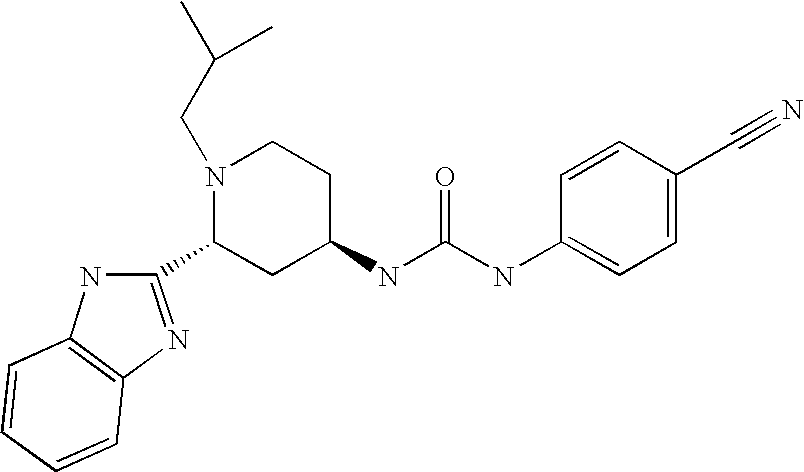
C1=CC(C#N)=CC=C1NC(NC1CCN(CC(C)C)C(C2=NC3=C(N2)C=CC=C3)C1)=O
